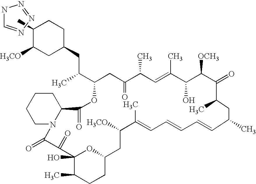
N1C=NN=N1.C1(C)C([H3CO])CC(CC(C)C2CC(=O)C(C)C=C(C)C(O)C([OCH3])C(=O)C(C)CC(C)C=CC=CC=C(C)C([H3CO])CC3CCC(C)C(O)(C(=O)C(=O)N4C(C(=O)O2)CCCC4)O3)CC1
